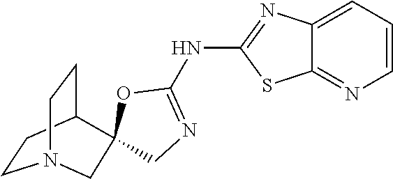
C12=CC=CN=C1SC(NC1=NCC3(C4CCN(CC4)C3)O1)=N2
